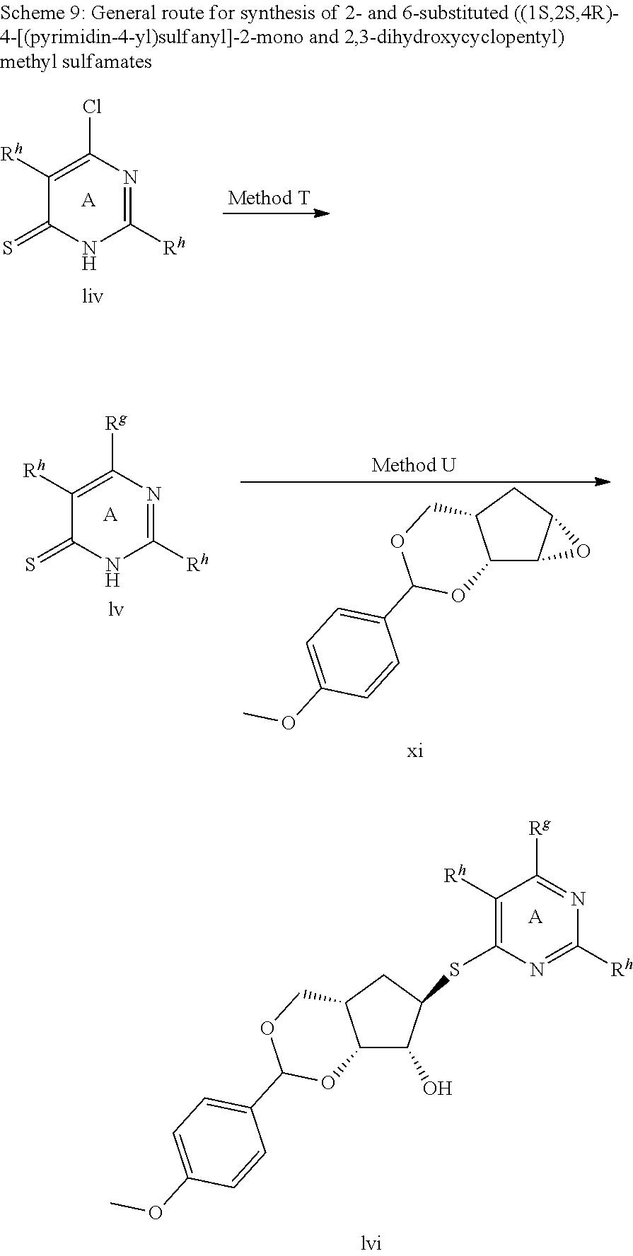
C12C(O)C(SC3=C([Rh])C([Rg])=NC([Rh])=N3)CC1COC(C1=CC=C(OC)C=C1)O2.[A].C1([Rh])=C([Rg])N=C([Rh])NC1=S.[A].C12C3C(CC1COC(C1=CC=C(OC)C=C1)O2)O3.C1([Rh])=C(Cl)N=C([Rh])NC1=S.[A]
